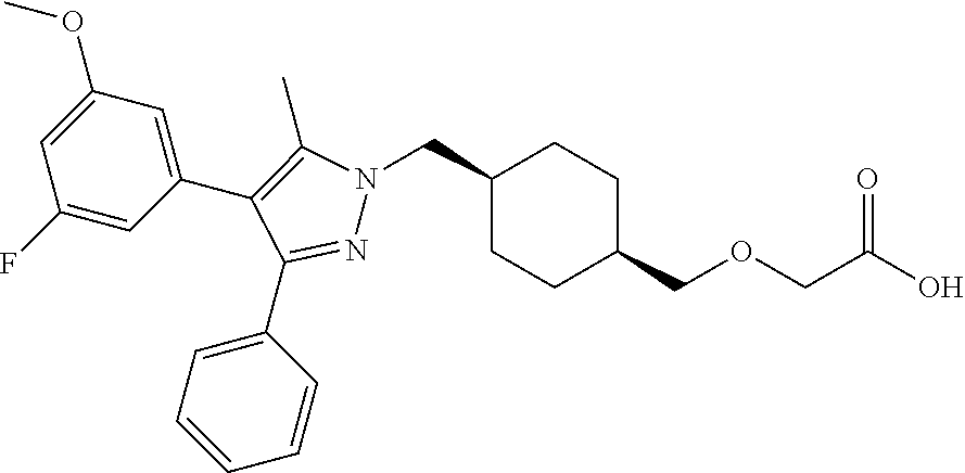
C1(CN2N=C(C3=CC=CC=C3)C(C3=CC(OC)=CC(F)=C3)=C2C)CCC(COCC(O)=O)CC1
